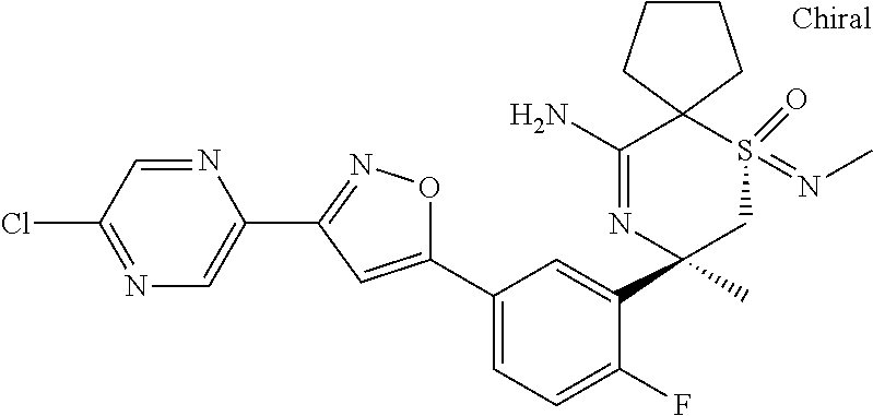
N1=C(Cl)C=NC(C2=NOC(C3=CC=C(F)C(C4(C)CS(=NC)(=O)C5(C(N)=N4)CCCC5)=C3)=C2)=C1
